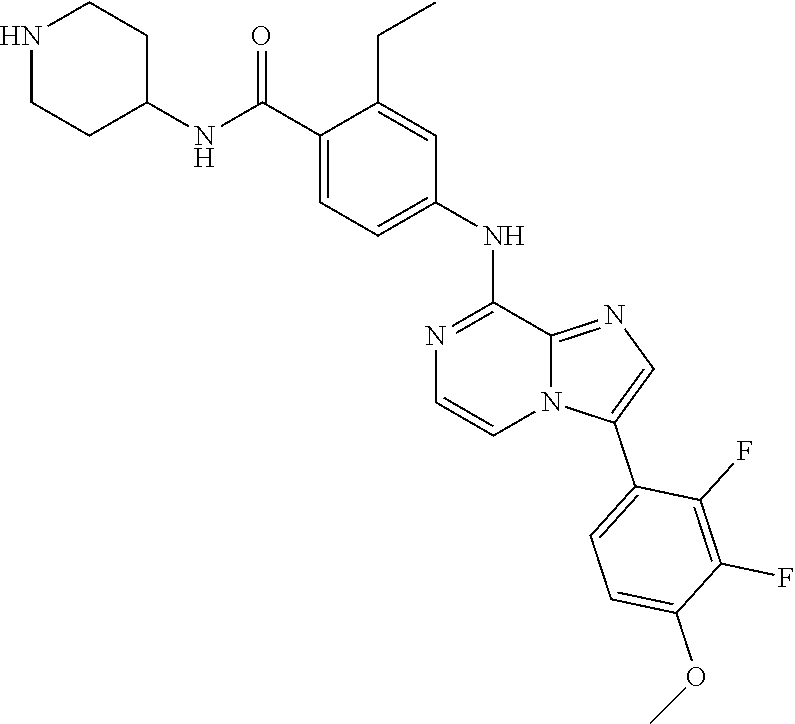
C(C1=CC=C(NC2=NC=CN3C2=NC=C3C2=CC=C(OC)C(F)=C2F)C=C1CC)(NC1CCNCC1)=O
